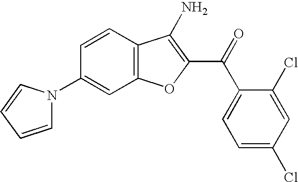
C12=C(C=CC(N3C=CC=C3)=C1)C(N)=C(C(C1=CC=C(Cl)C=C1Cl)=O)O2
